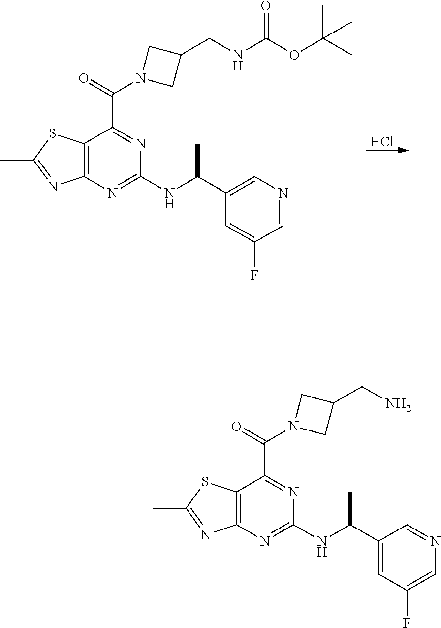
C1(C(NC2=NC3=C(C(C(=O)N4CC(CNC(OC(C)(C)C)=O)C4)=N2)SC(C)=N3)C)=CN=CC(F)=C1.Cl.C1(C(NC2=NC3=C(C(C(=O)N4CC(CN)C4)=N2)SC(C)=N3)C)=CC(F)=CN=C1
